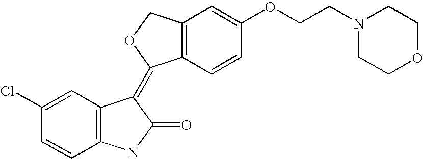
C1=C(Cl)C=CC2=C1C(=C1C3=C(C=C(OCCN4CCOCC4)C=C3)CO1)C(=O)N2
